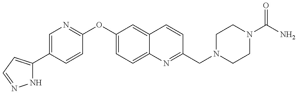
N1C(C2=CN=C(OC3=CC=C4C(=C3)C=CC(CN3CCN(C(N)=O)CC3)=N4)C=C2)=CC=N1
